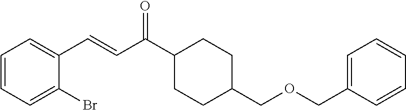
C1=CC=C(Br)C(C=CC(C2CCC(COCC3=CC=CC=C3)CC2)=O)=C1
